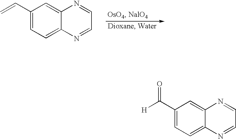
C12=CC(C(=O)[H])=CC=C1N=CC=N2.C1=NC2=CC(C=C)=CC=C2N=C1
